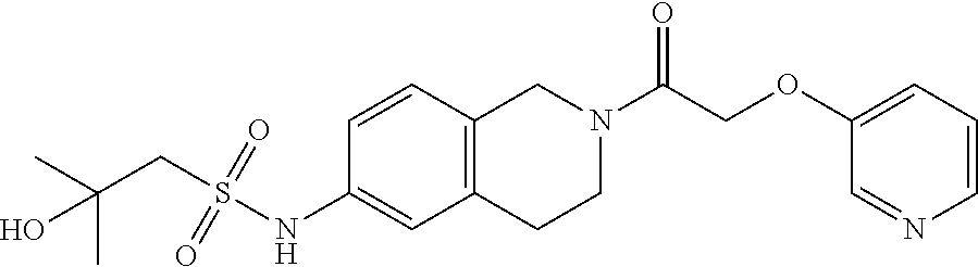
C1(NS(CC(C)(C)O)(=O)=O)=CC2=C(C=C1)CN(C(COC1=CC=CN=C1)=O)CC2
